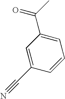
C1=C(C#N)C=CC=C1C(C)=O
